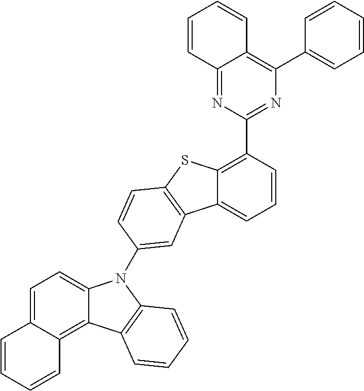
C12=CC=CC(C3=NC(C4=CC=CC=C4)=C4C(=N3)C=CC=C4)=C1SC1=C2C=C(N2C3=CC=C4C=CC=CC4=C3C3=C2C=CC=C3)C=C1
